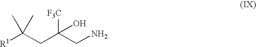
[R1]C(CC(CN)([F3C])O)(C)C
